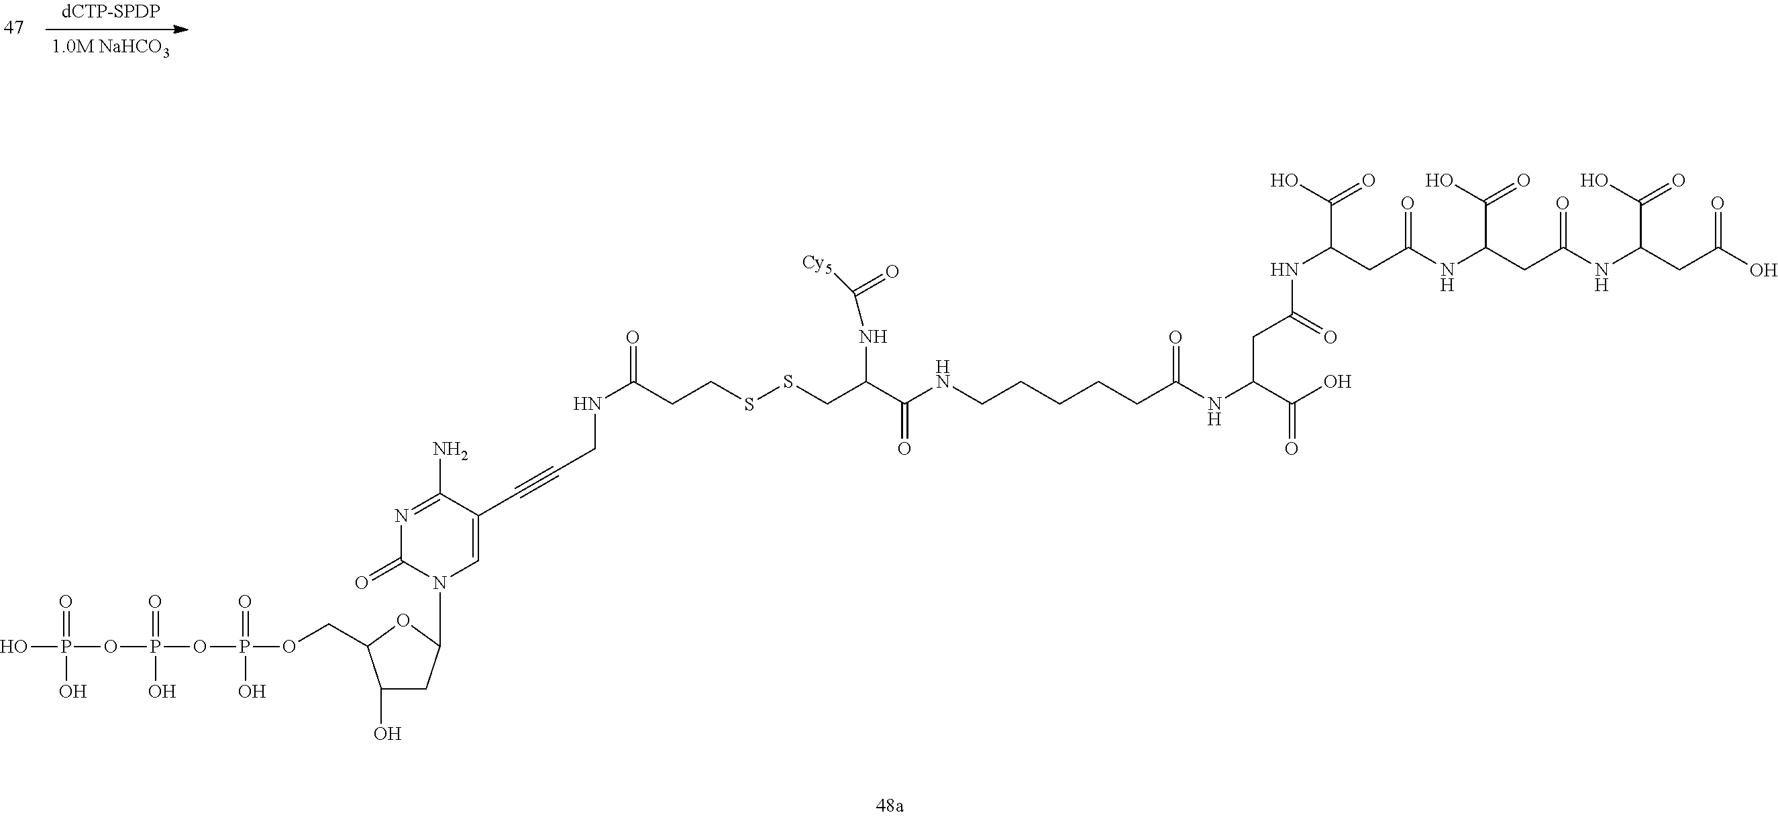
N(C(C(O)=O)CC(=O)NC(CC(NC(CC(NC(CC(O)=O)C(O)=O)=O)C(O)=O)=O)C(O)=O)C(=O)CCCCCNC(C(CSSCCC(NCC#CC1=CN(C2CC(O)C(COP(OP(OP(O)(=O)O)(O)=O)(=O)O)O2)C(=O)N=C1N)=O)NC([Cy5])=O)=O
